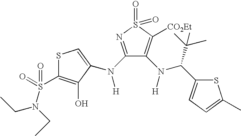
S1C(S(=O)(=O)N(CC)CC)=C(O)C(N(C2=NS(=O)(=O)C([CO2Et])=C2N([H])C(C(C)(C)C)C2=CC=C(C)S2)[H])=C1
